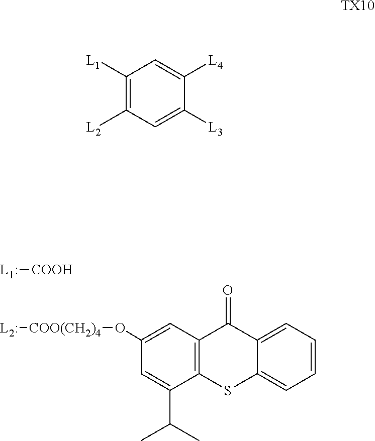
[L1:][COOH].[L2:][COO(CH2)4]OC1=CC2=C(C(C(C)C)=C1)SC1=CC=CC=C1C2=O.C1([L1])=C([L2])C=C([L3])C([L4])=C1.[TX10]
